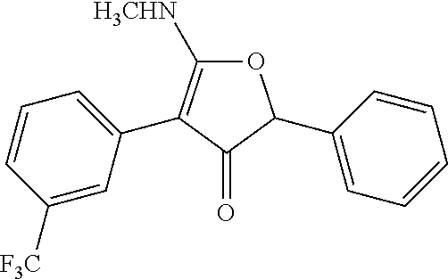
O1C([H3CHN])=C(C2=CC=CC([F3C])=C2)C(=O)C1C1=CC=CC=C1
